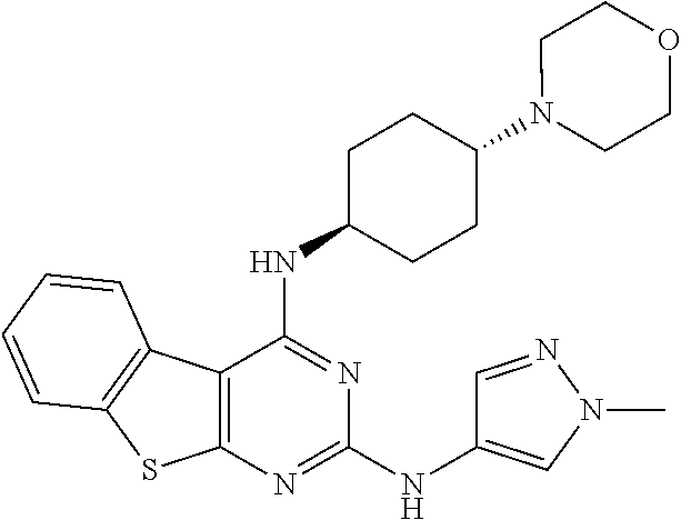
C12=C(SC3=C1C=CC=C3)N=C(NC1=CN(C)N=C1)N=C2NC1CCC(N2CCOCC2)CC1
